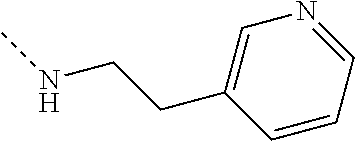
CNCCC1=CN=CC=C1
